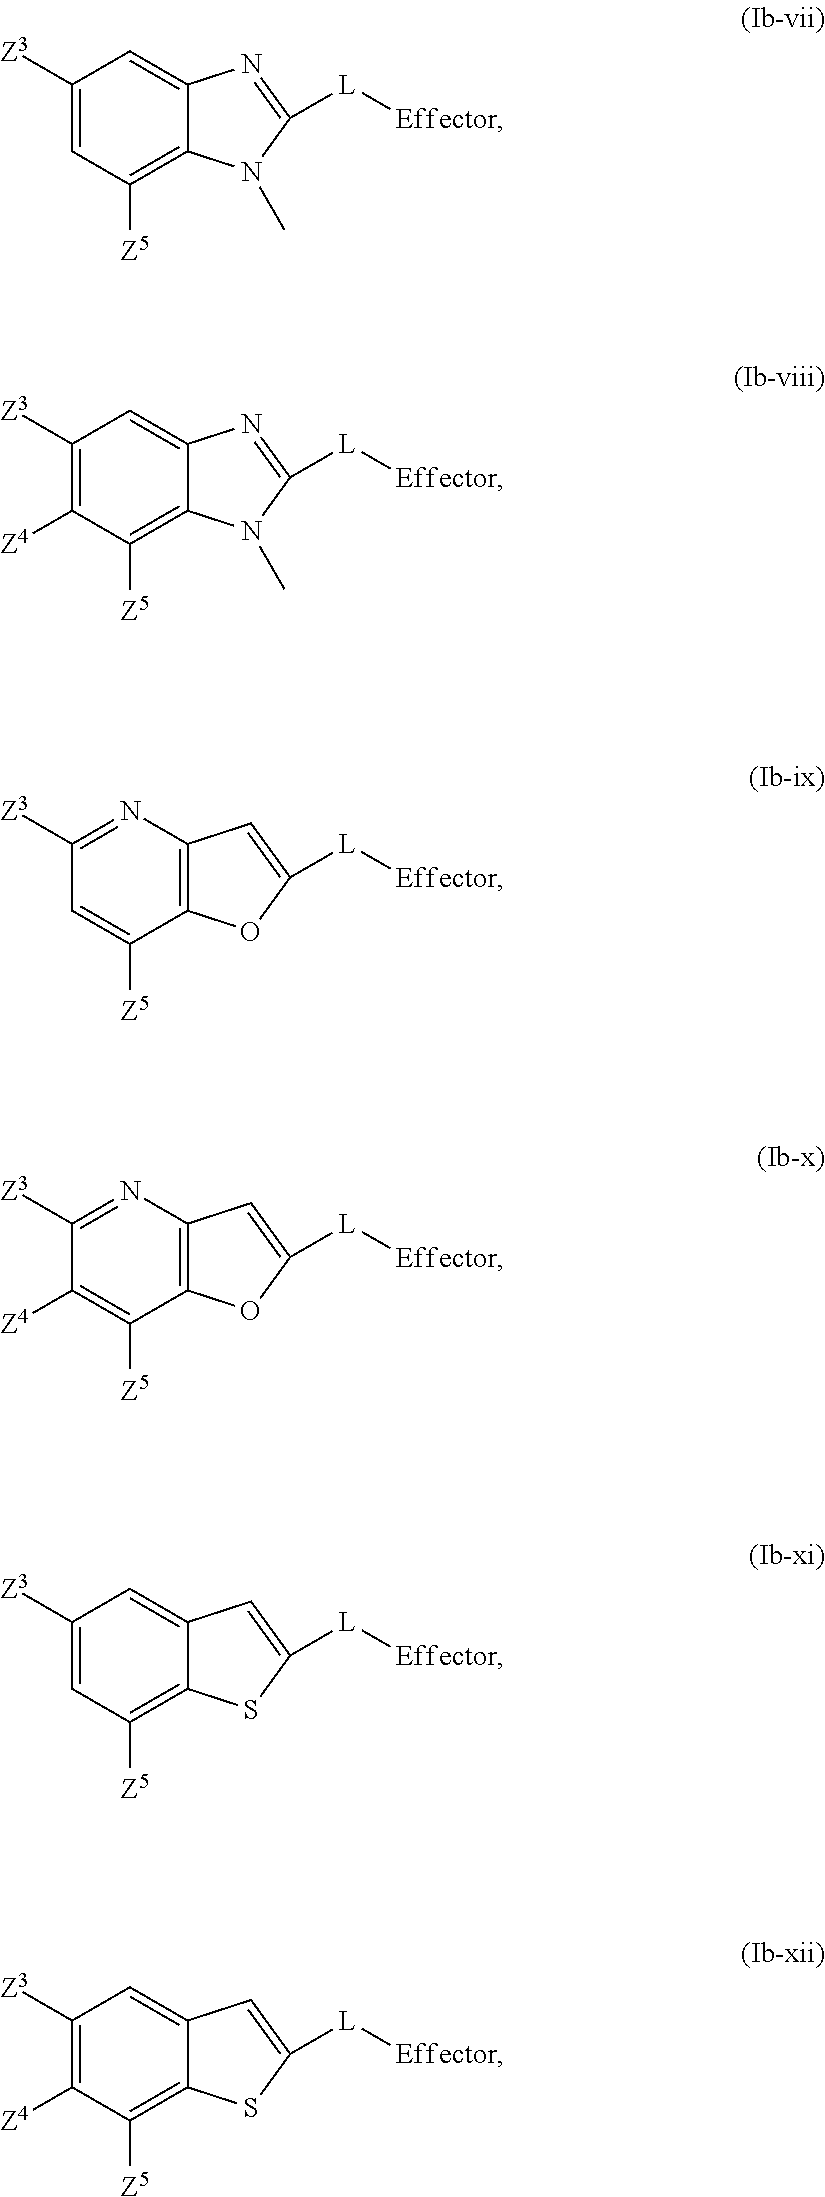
C1([Z3])=CC([Z5])=C2C(=C1)N=C([L][Effector])N2C.C1([Z3])=C([Z4])C([Z5])=C2C(=C1)N=C([L][Effector])N2C.C1([Z3])=NC2=C(C([Z5])=C1)OC([L][Effector])=C2.C1([Z3])=NC2=C(C([Z5])=C1[Z4])OC([L][Effector])=C2.C1([Z3])=CC([Z5])=C2C(=C1)C=C([L][Effector])S2.C1([Z3])=C([Z4])C([Z5])=C2C(=C1)C=C([L][Effector])S2
